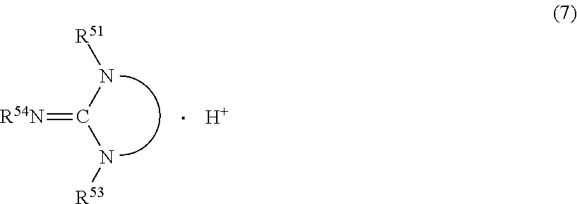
C(=[R54N])(N[R51])N[R53].[H]
